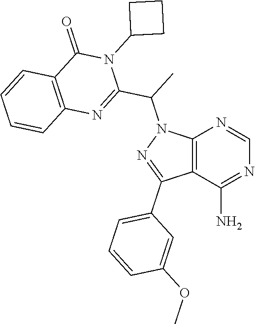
C12=C(C(N)=NC=N1)C(C1=CC=CC(OC)=C1)=NN2C(C1=NC2=C(C(=O)N1C1CCC1)C=CC=C2)C
